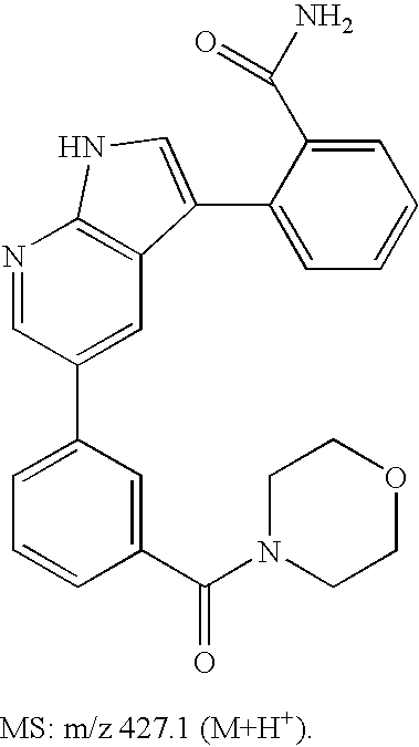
C1=C(C2=CC3=C(N=C2)NC=C3C2=CC=CC=C2C(N)=O)C=C(C(N2CCOCC2)=O)C=C1
